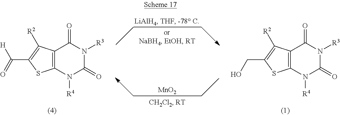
[MnO2].C12=C(N([R4])C(=O)N([R3])C1=O)SC(C([H])=O)=C2[R2].C12=C(N([R4])C(=O)N([R3])C1=O)SC(CO)=C2[R2]
